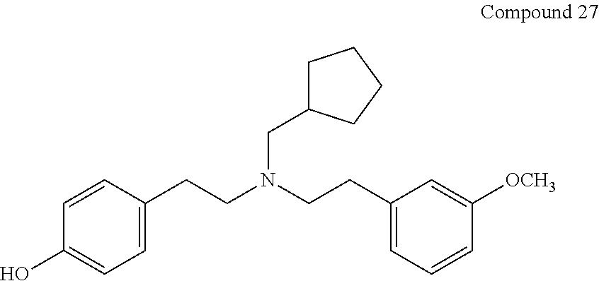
C1=C(CCN(CCC2=CC=CC([OCH3])=C2)CC2CCCC2)C=CC(O)=C1
